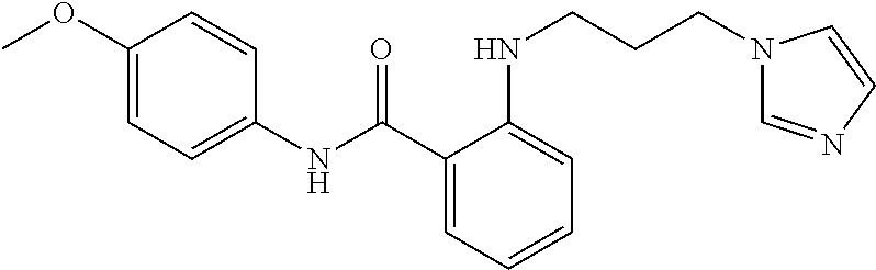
C1(C(NC2=CC=C(OC)C=C2)=O)=CC=CC=C1NCCCN1C=NC=C1
